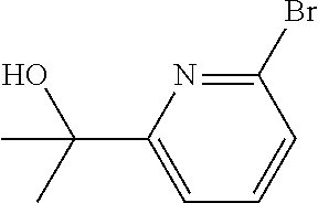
C1(C(C)(C)O)=CC=CC(Br)=N1
